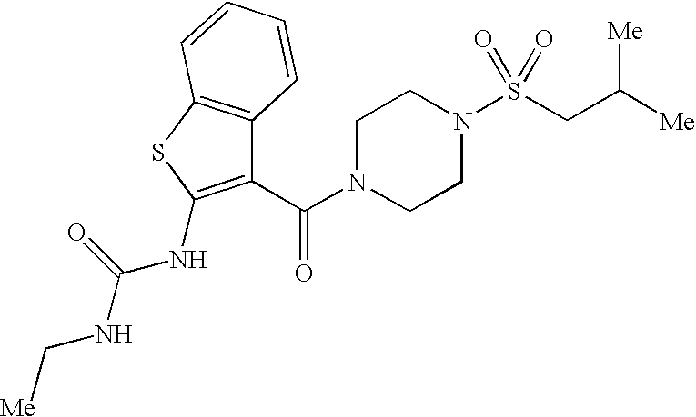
C1(C(=O)N2CCN(S(CC([Me])[Me])(=O)=O)CC2)=C(NC(NC[Me])=O)SC2=C1C=CC=C2
